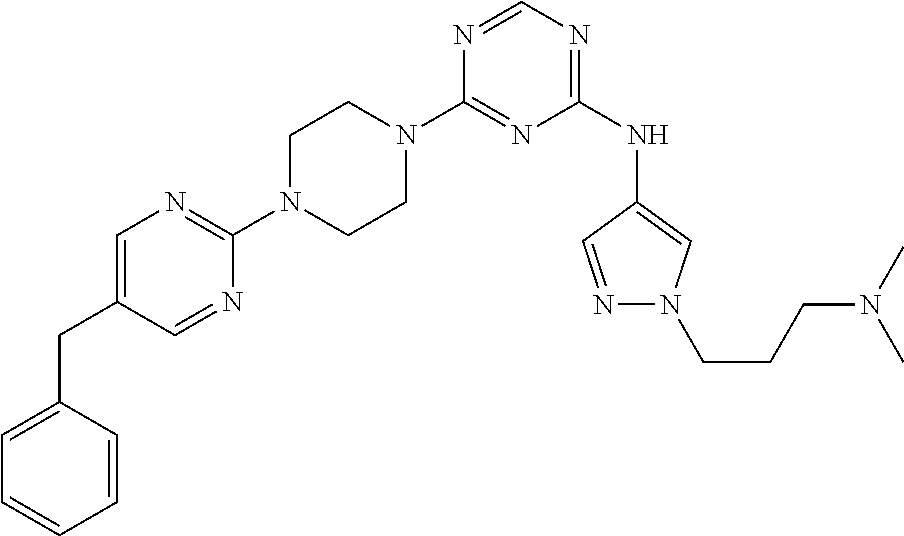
C1(N2CCN(C3=NC=C(CC4=CC=CC=C4)C=N3)CC2)=NC(NC2=CN(CCCN(C)C)N=C2)=NC=N1
